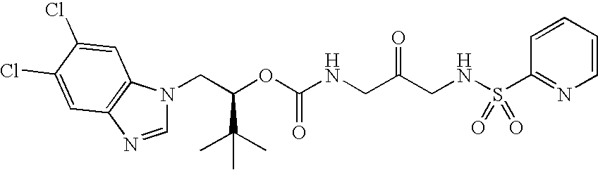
C(OC(NCC(CNS(C1=NC=CC=C1)(=O)=O)=O)=O)(C(C)(C)C)CN1C=NC2=C1C=C(Cl)C(Cl)=C2
